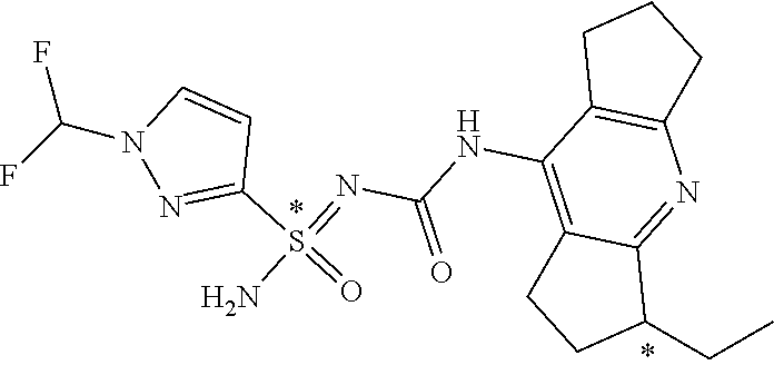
N1(C(F)F)C=CC(S(=NC(=O)NC2=C3CCC(CC)C3=NC3=C2CCC3)(=O)N)=N1
